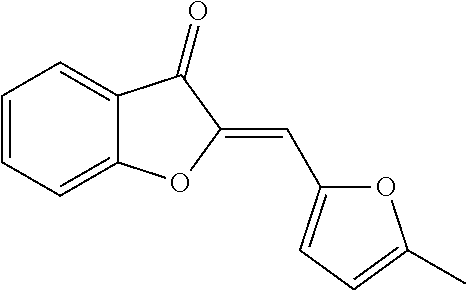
C1=CC=C2C(=C1)C(=O)C(=CC1=CC=C(C)O1)O2
